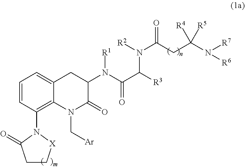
C1=CC(N2C(=O)CC[X]2)=C2C(=C1)CC(N(C(C([R3])N([R2])C(CC(N([R7])[R6])([R4])[R5])=O)=O)[R1])C(=O)N2C[Ar]
